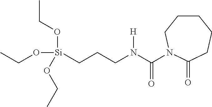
C1CCN(C(N(CCC[Si](OCC)(OCC)OCC)[H])=O)C(=O)CC1
